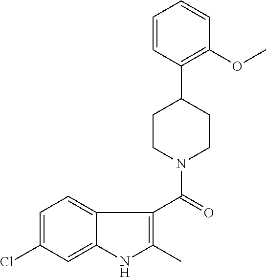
C1=CC(C2CCN(C(=O)C3=C(C)NC4=CC(Cl)=CC=C34)CC2)=C(OC)C=C1
